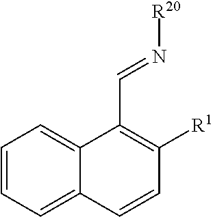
C12=CC=CC=C1C=CC([R1])=C2C=N[R20]
